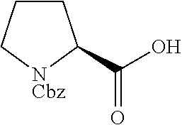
C1CC[NCbz]C1C(O)=O
